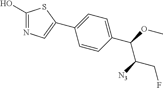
C1(C2=CN=C(O)S2)=CC=C(C(OC)C([N3])CF)C=C1
